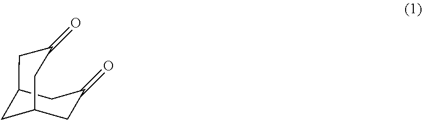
C12CC(=O)CC(CC(=O)C1)C2
